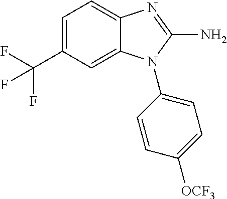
C1=C(C(F)(F)F)C=C2C(=C1)N=C(N)N2C1=CC=C([OCF3])C=C1
